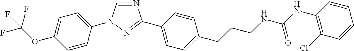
C1=C(OC(F)(F)F)C=CC(N2C=NC(C3=CC=C(CCCNC(NC4=C(Cl)C=CC=C4)=O)C=C3)=N2)=C1
